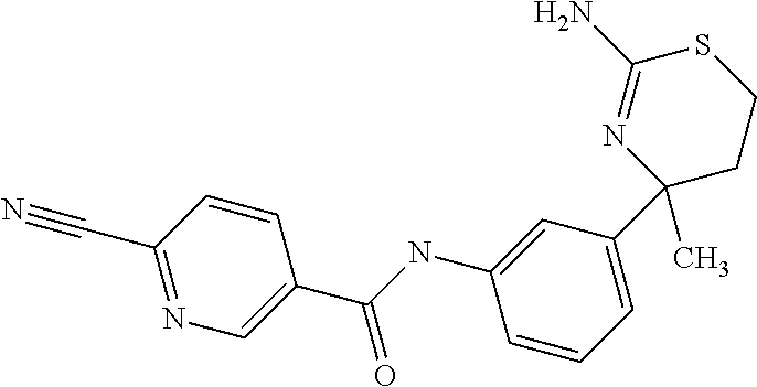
C1(C#N)=NC=C(C(NC2=CC(C3(C)N=C(N)SCC3)=CC=C2)=O)C=C1
